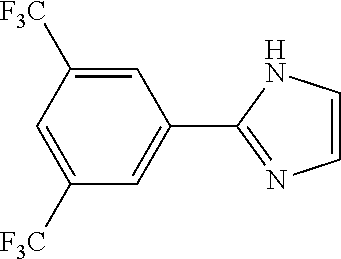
C1=CN=C(C2=CC([CF3])=CC([CF3])=C2)N1
